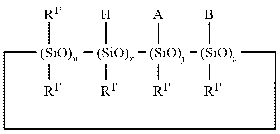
C1[(SiO)w]([R1'])([R1'])[(SiO)x]([R1'])([H])[(SiO)y]([R1'])([A])[(SiO)z]([R1'])(B)CCC1
